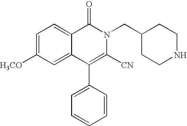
C1=C([H3CO])C=C2C(=C1)C(=O)N(CC1CCNCC1)C([CN])=C2C1=CC=CC=C1
